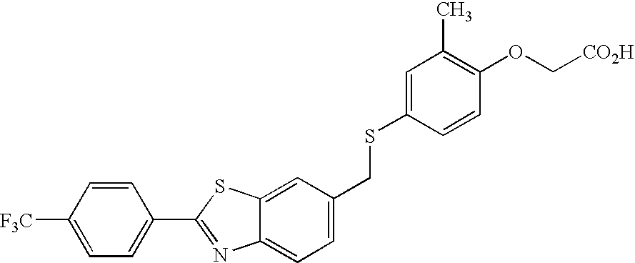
C1=CC([F3C])=CC=C1C1=NC2=CC=C(CSC3=CC(C)=C(OC[CO2H])C=C3)C=C2S1
